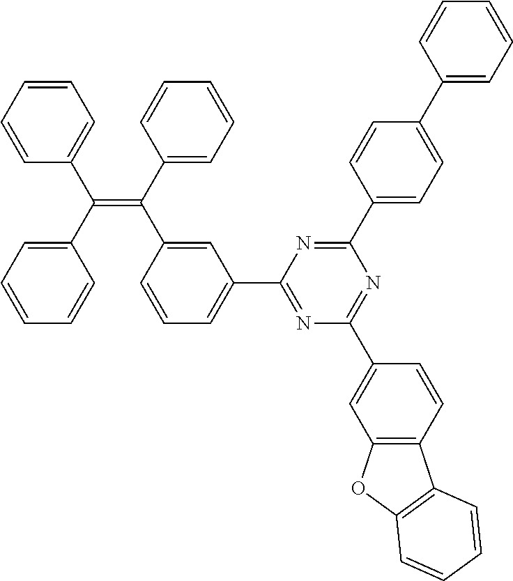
C1=CC=CC=C1C(C1=CC=CC=C1)=C(C1=CC=CC=C1)C1=CC(C2=NC(C3=CC4=C(C=C3)C3=C(O4)C=CC=C3)=NC(C3=CC=C(C4=CC=CC=C4)C=C3)=N2)=CC=C1
